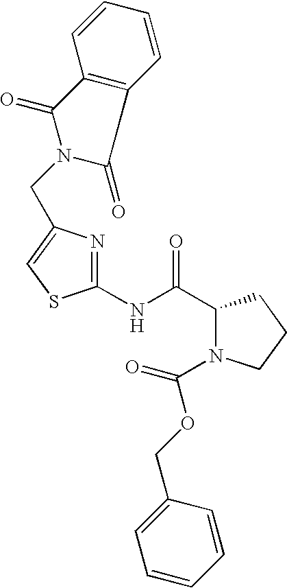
C1(C(NC2=NC(CN3C(=O)C4=C(C3=O)C=CC=C4)=CS2)=O)N(C(OCC2=CC=CC=C2)=O)CCC1
